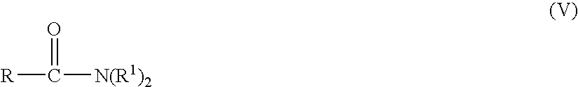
[R]C([N(R1)2])=O
